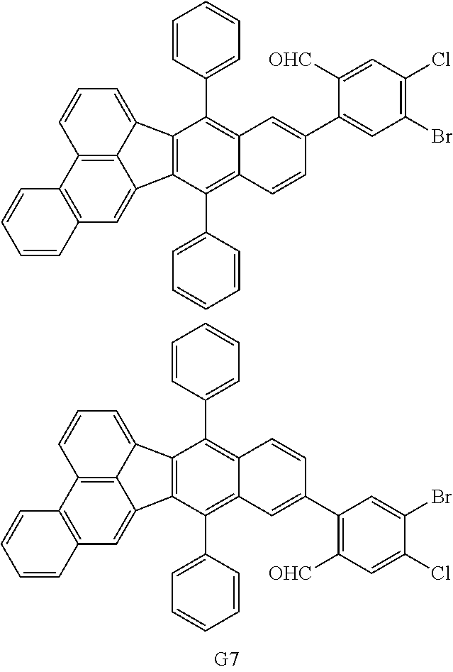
C12=C(C3=C4C(=C1)C1=C(C4=CC=C3)C(C3=CC=CC=C3)=C3C(=C1C1=CC=CC=C1)C=CC(C1=CC(Br)=C(Cl)C=C1[OHC])=C3)C=CC=C2.C12=C(C3=C4C(=C1)C1=C(C4=CC=C3)C(C3=CC=CC=C3)=C3C(=C1C1=CC=CC=C1)C=C(C1=C([OHC])C=C(Cl)C(Br)=C1)C=C3)C=CC=C2
